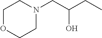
C1OCCN(CC(CC)O)C1
